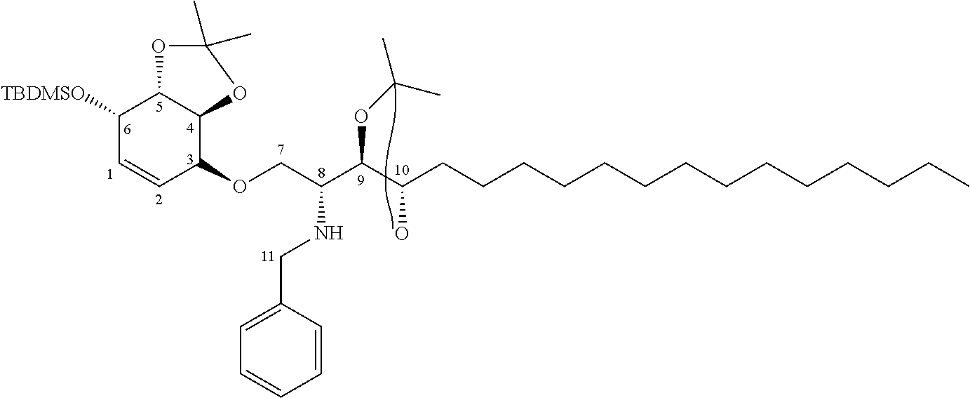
C1(OCC(NCC2=CC=CC=C2)C(C(CCCCCCCCCCCCCC)O)OC(C)C)C2C(C([TBDMSO])C=C1)OC(C)(C)O2
